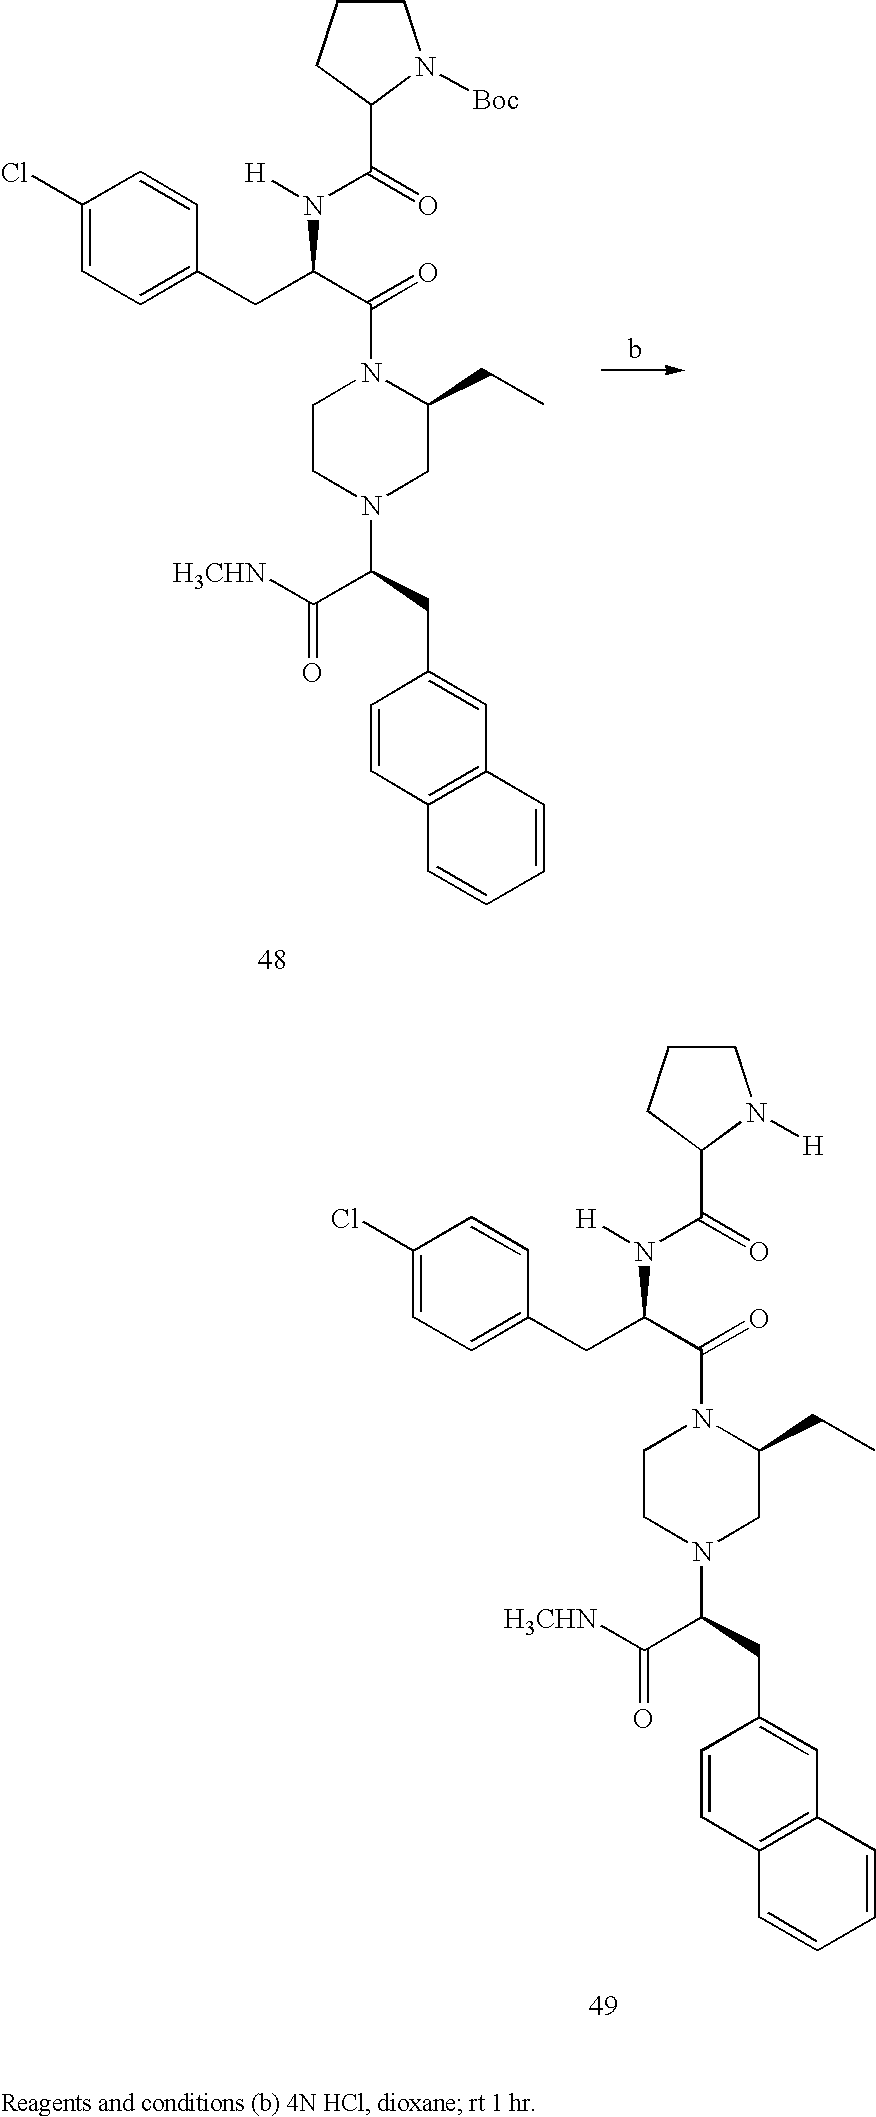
C(N1C(CC)CN(C(C(=O)[H3CHN])CC2=CC3=C(C=C2)C=CC=C3)CC1)(=O)C(N([H])C(C1N([Boc])CCC1)=O)CC1=CC=C(Cl)C=C1.C(N1C(CC)CN(C(C(=O)[H3CHN])CC2=CC3=C(C=C2)C=CC=C3)CC1)(=O)C(N([H])C(C1N([H])CCC1)=O)CC1=CC=C(Cl)C=C1
